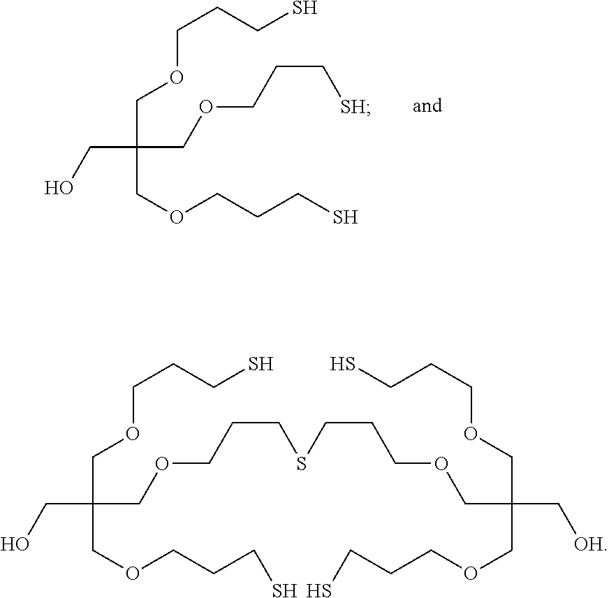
C(C(COCCCS)(COCCCS)COCCC[SH])O.C(C(COCCCS)(COCCCS)COCCCSCCCOCC(COCCCS)(COCCCS)C[OH])O
